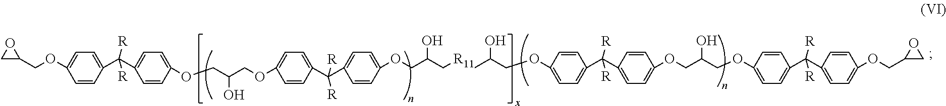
C1=CC(C(C2=CC=C(OCC(COC3=CC=C(C(C4=CC=C(OCC(C[R11]CC(COC5=CC=C(C(C6=CC=C(OCC(COC7=CC=C(C(C8=CC=C(OCC9CO9)C=C8)([R])[R])C=C7)O)C=C6)([R])[R])C=C5)O)O)C=C4)([R])[R])C=C3)O)C=C2)([R])[R])=CC=C1OCC1OC1
